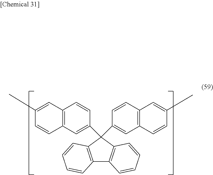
C1(C)=CC2=C(C=C1)C=C(C1(C3=CC4=C(C=C3)C=C(C)C=C4)C3=C(C4=C1C=CC=C4)C=CC=C3)C=C2
